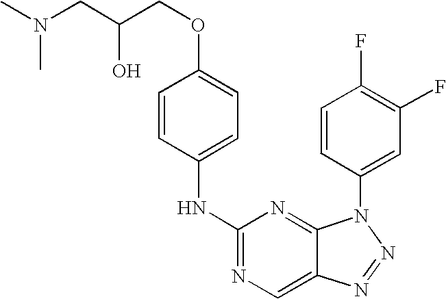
C1=CC(NC2=NC=C3C(=N2)N(C2=CC(F)=C(F)C=C2)N=N3)=CC=C1OCC(O)CN(C)C
